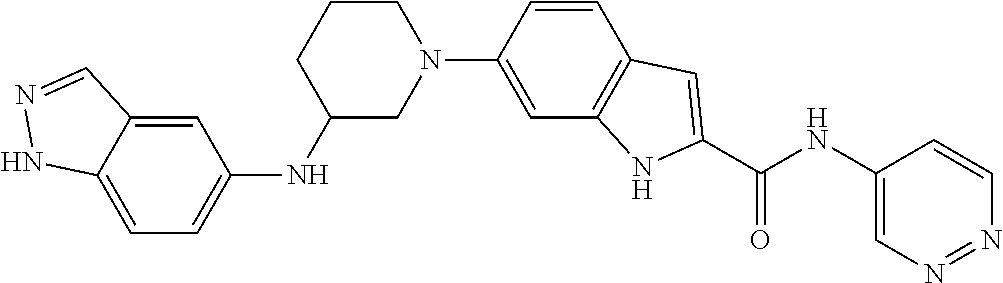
C1=C2C(=CC(NC3CN(C4=CC5=C(C=C4)C=C(C(NC4=CN=NC=C4)=O)N5)CCC3)=C1)C=NN2
